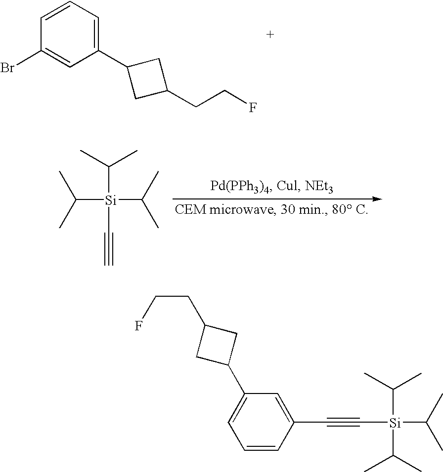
C1(C2CC(CCF)C2)=CC=CC(Br)=C1.C([Si](C(C)C)(C(C)C)C#C)(C)C.C([Si](C#CC1=CC(C2CC(CCF)C2)=CC=C1)(C(C)C)C(C)C)(C)C
